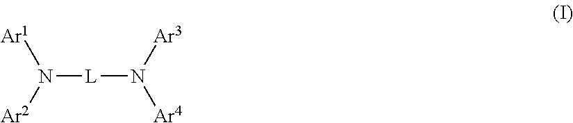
[L](N([Ar1])[Ar2])N([Ar4])[Ar3]
